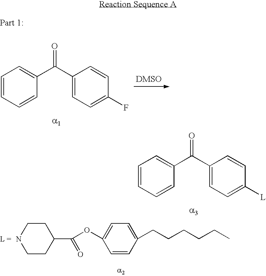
C1=CC=CC(C(C2=CC=C(F)C=C2)=O)=C1.C1=CC=CC(C(C2=CC=C([L])C=C2)=O)=C1.C1CC(C(OC2=CC=C(CCCCCC)C=C2)=O)CCN1
